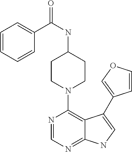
C1(N2CCC(NC(=O)C3=CC=CC=C3)CC2)=C2C(=NC=N1)NC=C2C1=COC=C1
